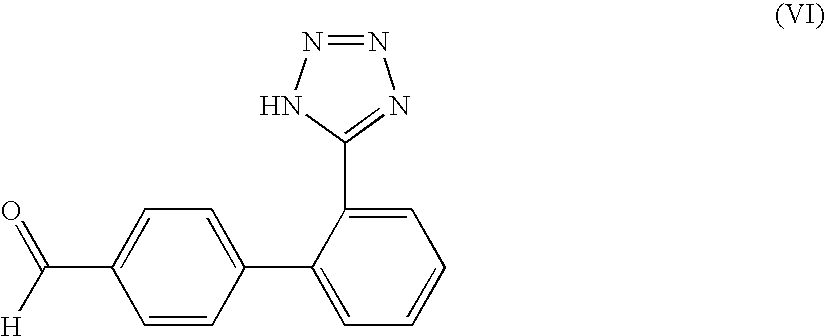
C(C1=CC=C(C2=CC=CC=C2C2=NN=NN2)C=C1)(=O)[H]
